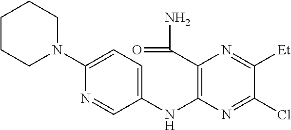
C1(N2CCCCC2)=CC=C(NC2=C(C(=O)N)N=C([Et])C(Cl)=N2)C=N1
